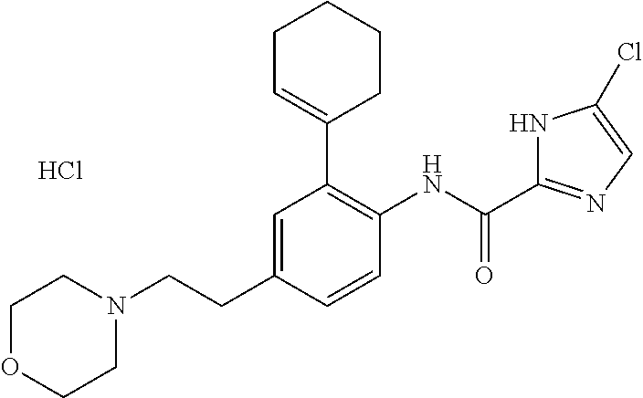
C1=C(CCN2CCOCC2)C=CC(NC(=O)C2=NC=C(Cl)N2)=C1C1=CCCCC1.Cl
